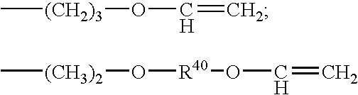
C[(CH2)3]OC=C.C[(CH3)2]O[R40]OC=C
